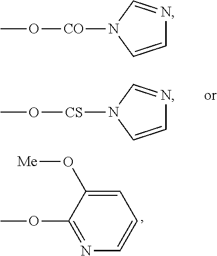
C1=CN([CS]OC)C=N1.C1(OC)=NC=CC=C1O[Me].C1=CN([CO]OC)C=N1
